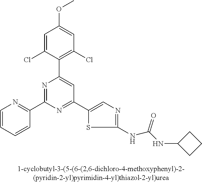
C1=C(Cl)C(C2=CC(C3=CN=C(NC(NC4CCC4)=O)S3)=NC(C3=NC=CC=C3)=N2)=C(Cl)C=C1OC
